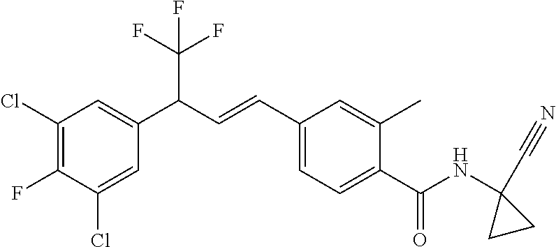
C1(Cl)=C(F)C(Cl)=CC(C(C=CC2=CC=C(C(=O)NC3(C#N)CC3)C(C)=C2)C(F)(F)F)=C1
